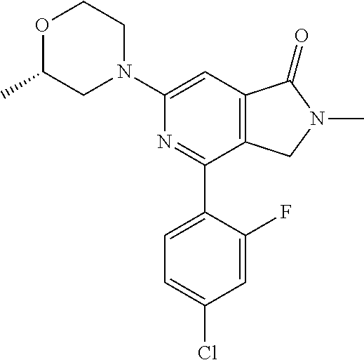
C1(C)OCCN(C2=CC3=C(C(C4=CC=C(Cl)C=C4F)=N2)CN(C)C3=O)C1
